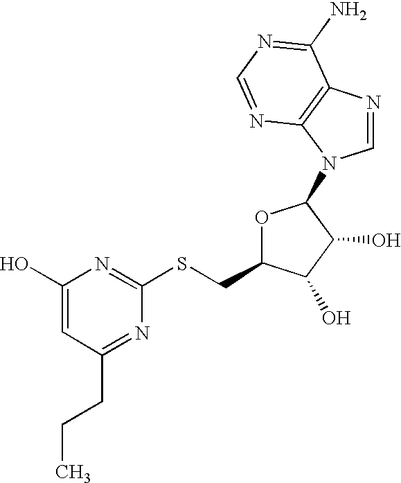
C1(SCC2OC(N3C=NC4=C3N=CN=C4N)C(O)C2O)=NC(O)=CC(CCC)=N1
